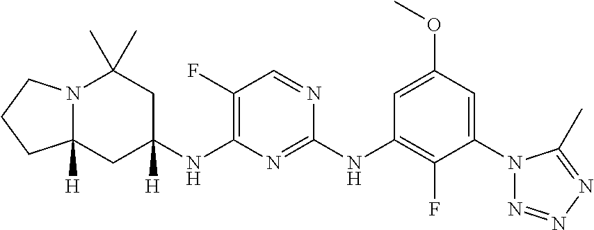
N12C([H])(CC(NC3=C(F)C=NC(NC4=C(F)C(N5N=NN=C5C)=CC(OC)=C4)=N3)([H])CC1(C)C)CCC2
